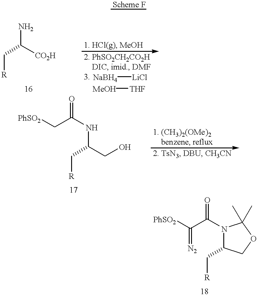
C(C([CO2H])N)[R].[NaBH4][LiCl].[MeOH][THF].[PhSO2]CC(NC(C[R])CO)=O.N1(C(C([PhSO2])=[N2])=O)C(C[R])COC1(C)C
